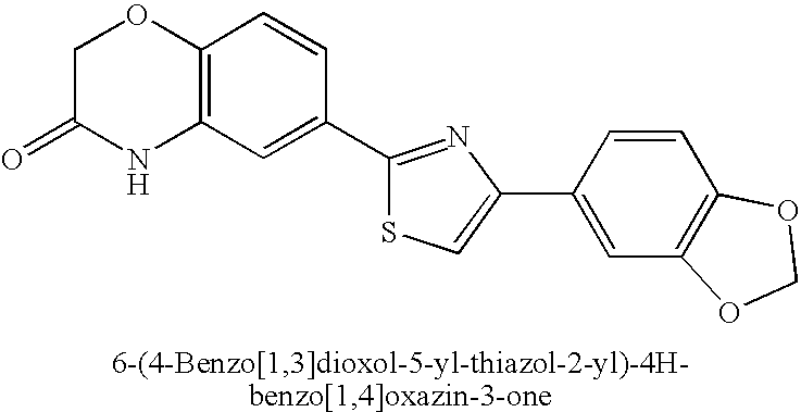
C1C(=O)NC2=C(O1)C=CC(C1=NC(C3=CC4=C(C=C3)OCO4)=CS1)=C2
